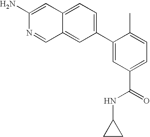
NC1=CC2=CC=C(C3=CC(C(=O)NC4CC4)=CC=C3C)C=C2C=N1
